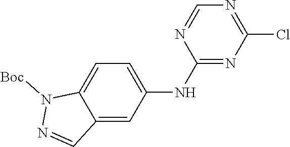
N1([Boc])N=CC2=CC(NC3=NC(Cl)=NC=N3)=CC=C12
